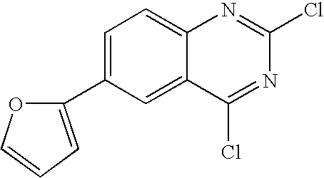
C1=C(C2=CC=CO2)C=C2C(=C1)N=C(Cl)N=C2Cl
